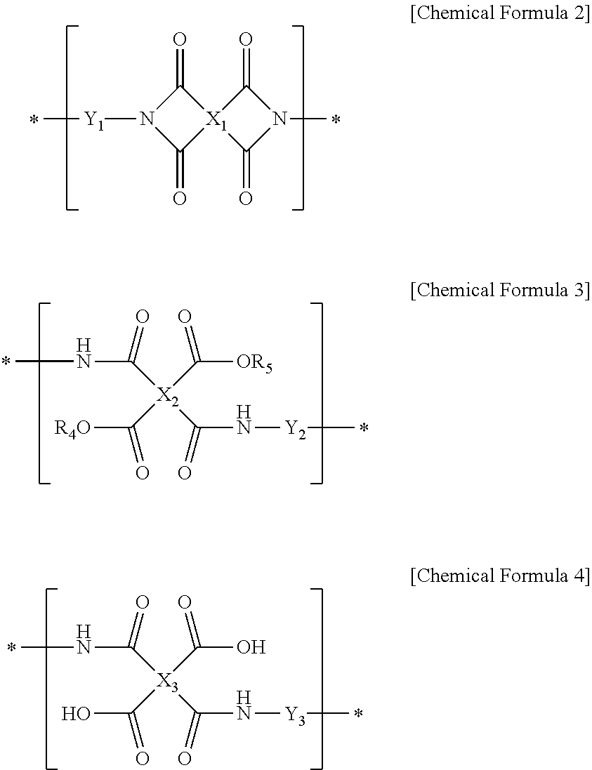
C1(=O)N([Y1]C)C(=O)[X1]12C(=O)N(C)C2=O.*.*.[X2](C(=O)[OR5])(C(=O)NC)(C(=O)N[Y2]C)C(=O)[R4O].*.*.[X3](C(=O)O)(C(=O)NC)(C(=O)N[Y3]C)C(=O)O.*.*
